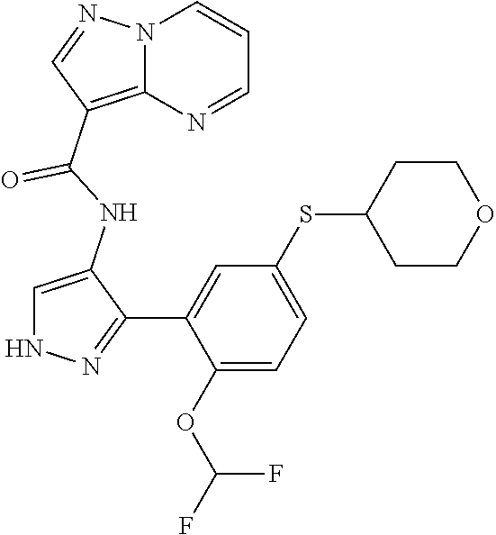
C1=C(NC(=O)C2=C3N(C=CC=N3)N=C2)C(C2=CC(SC3CCOCC3)=CC=C2OC(F)F)=NN1
